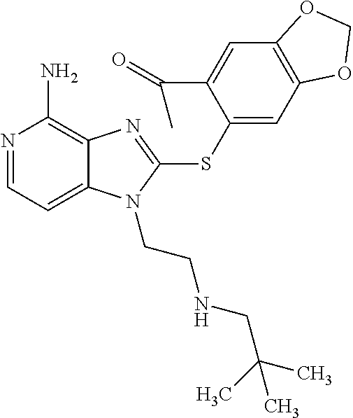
N1=CC=C2C(=C1N)N=C(SC1=CC3=C(C=C1C(=O)C)OCO3)N2CCNCC(C)(C)C
